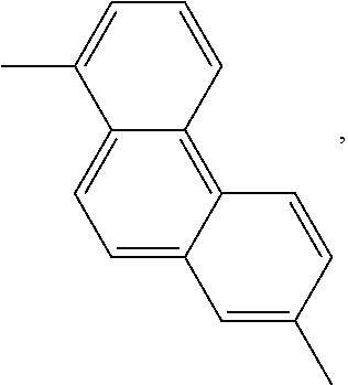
C1=C2C(=C3C(=C1)C(C)=CC=C3)C=CC(C)=C2
